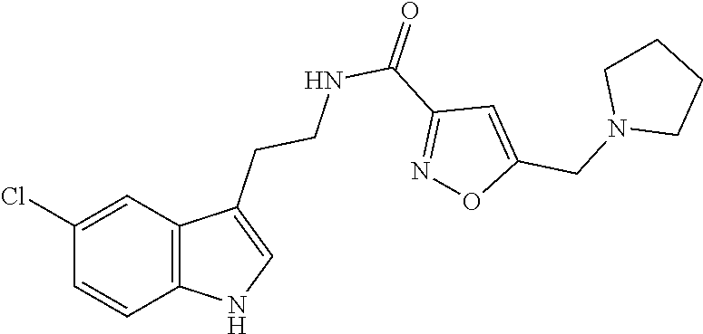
C1(Cl)=CC2=C(C=C1)NC=C2CCNC(=O)C1=NOC(CN2CCCC2)=C1
